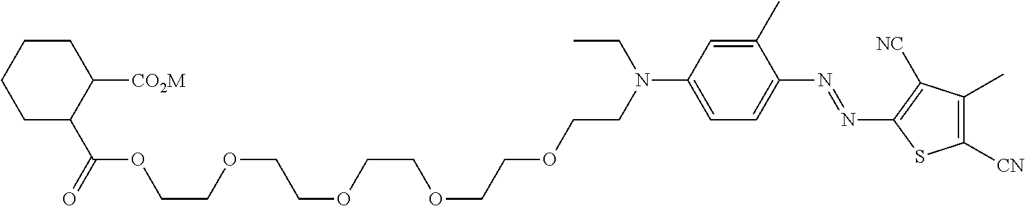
C1(C)=CC(N(CCOCCOCCOCCOCCOC(C2C([CO2M])CCCC2)=O)CC)=CC=C1N=NC1=C([NC])C(C)=C([CN])S1
